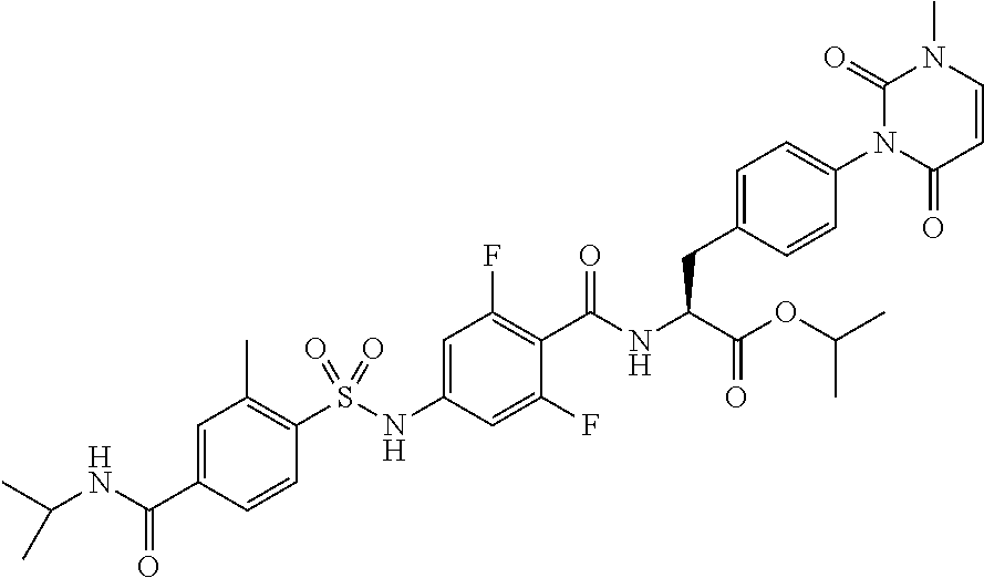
C1=CC(=O)N(C2=CC=C(CC(C(=O)OC(C)C)NC(=O)C3=C(F)C=C(NS(C4=C(C)C=C(C(NC(C)C)=O)C=C4)(=O)=O)C=C3F)C=C2)C(=O)N1C
